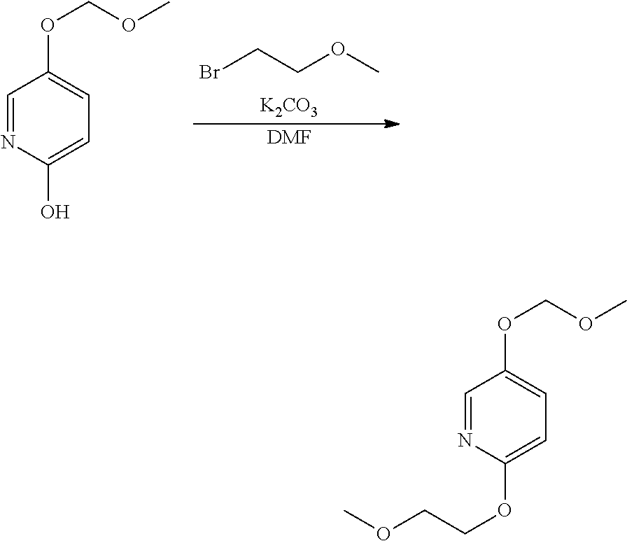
[K2CO3].BrCCOC.C1=NC(O)=CC=C1OCOC.[DMF].C1=NC(OCCOC)=CC=C1OCOC
